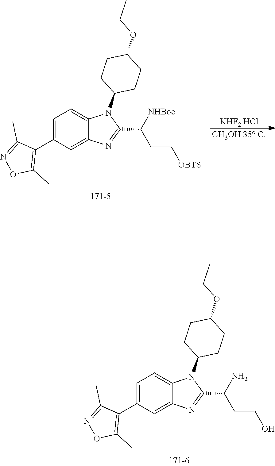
[KHF2 HCl].[CH3OH 35 C].C1=C(C2=C(C)ON=C2C)C=C2C(=C1)N(C1CCC(OCC)CC1)C(C([NHBoc])CC[OBTS])=N2.C1=C(C2=C(C)ON=C2C)C=C2C(=C1)N(C1CCC(OCC)CC1)C(C(N)CCO)=N2
